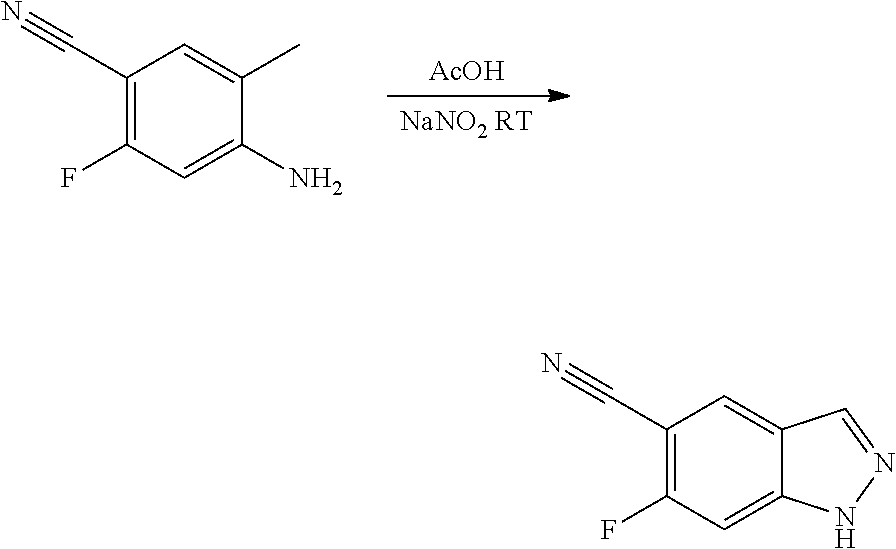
C12=CC(F)=C(C#N)C=C1C=NN2.[AcOH].[NaNO2 RT].C1(N)=CC(F)=C(C#N)C=C1C
